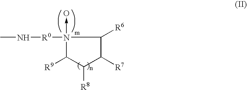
N1([R0]NC)(->O)C([R9])C([R8])C([R7])C1[R6]
